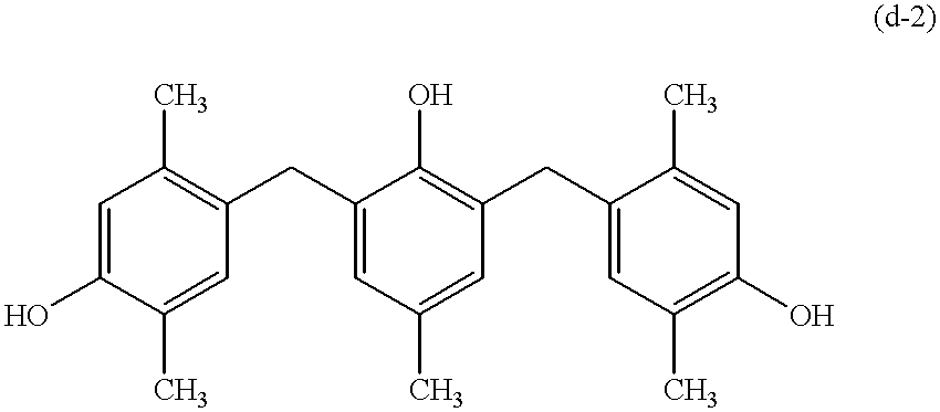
C1=C(O)C(C)=CC(CC2=CC(C)=CC(CC3=CC(C)=C(O)C=C3C)=C2O)=C1C
